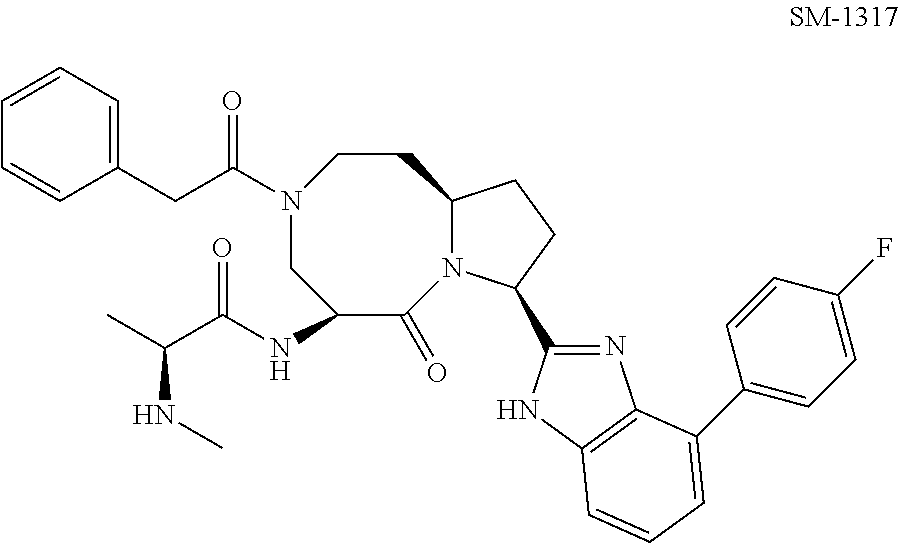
C1(NC(C(C)NC)=O)C(=O)N2C(CCN(C(CC3=CC=CC=C3)=O)C1)CCC2C1=NC2=C(N1)C=CC=C2C1=CC=C(F)C=C1
